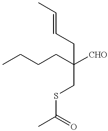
CCCCC([CHO])(CSC(C)=O)CC=CC
